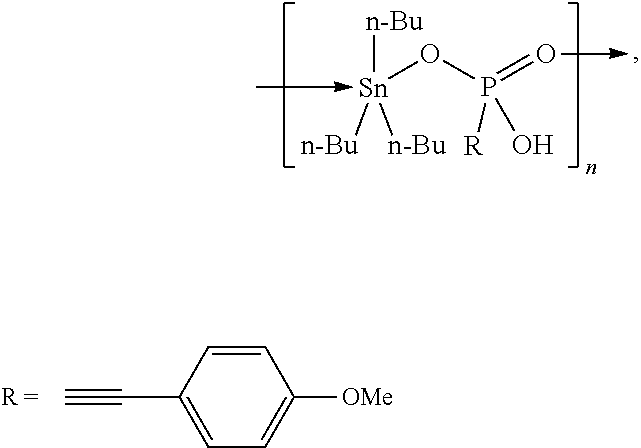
[Sn](OP(=O->C)([R])O)([n-Bu])([n-Bu])([n-Bu])-C.C1=CC(C#C)=CC=C1[OMe]
